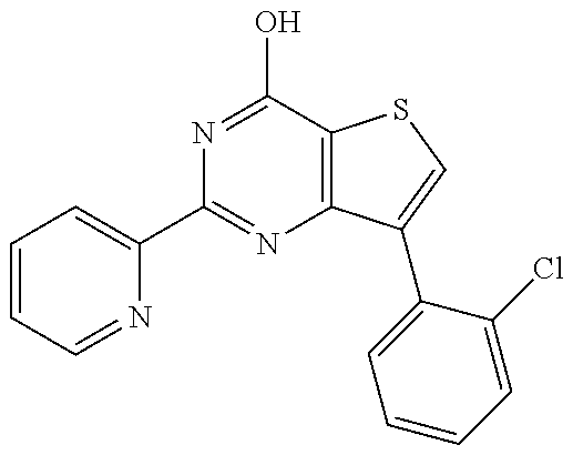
C1(C2=NC3=C(C(O)=N2)SC=C3C2=CC=CC=C2Cl)=CC=CC=N1
